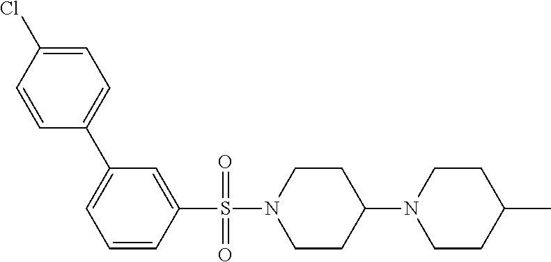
C1(C2=CC=C(Cl)C=C2)=CC=CC(S(N2CCC(N3CCC(C)CC3)CC2)(=O)=O)=C1
